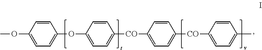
COC1=CC=C(OC2=CC=C([CO]C3=CC=C([CO]C4=CC=C(C)C=C4)C=C3)C=C2)C=C1
